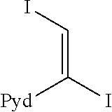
C(=CI)([Pyd])I
